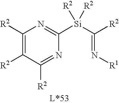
C1([Si](C(=N[R1])[R2])([R2])[R2])=NC([R2])=C([R2])C([R2])=N1
